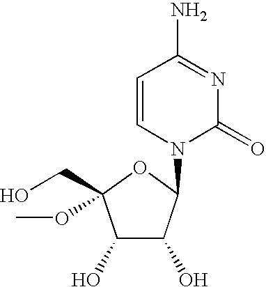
C1(O)C(O)C(N2C(=O)N=C(N)C=C2)OC1(CO)OC
